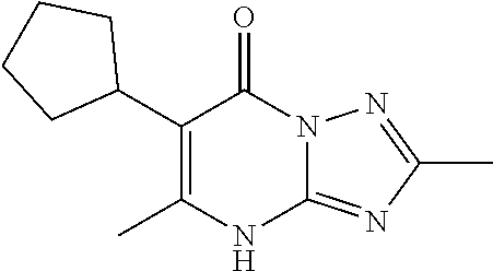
C1(C)=C(C2CCCC2)C(=O)N2C(=NC(C)=N2)N1
